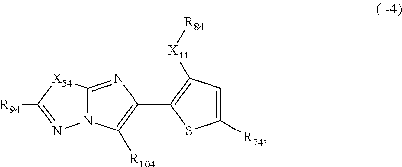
[X44]([R84])C1=C(C2=C([R104])N3C(=N2)[X54]C([R94])=N3)SC([R74])=C1
